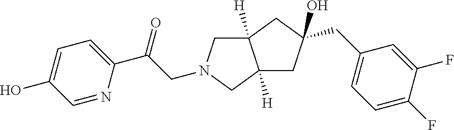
C12([H])CN(CC(C3=CC=C(O)C=N3)=O)CC1([H])CC(O)(CC1=CC=C(F)C(F)=C1)C2
